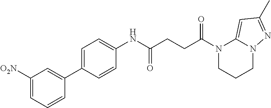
C1CN(C(CCC(NC2=CC=C(C3=CC([O2N])=CC=C3)C=C2)=O)=O)C2=CC(C)=NN2C1
